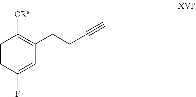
C1=CC(F)=CC(CCC#C)=C1[ORe]
